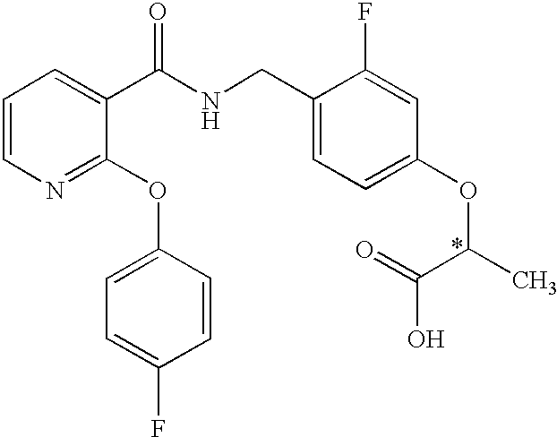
C1=CN=C(OC2=CC=C(F)C=C2)C(C(NCC2=CC=C(OC(C(=O)O)C)C=C2F)=O)=C1
